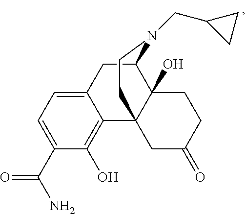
C1(C(N)=O)=CC=C2C(=C1O)C13C(O)(C(C2)N(CC2CC2)CC1)CCC(=O)C3
